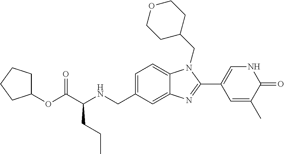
C1(OC(C(NCC2=CC=C3C(=C2)N=C(C2=CNC(=O)C(C)=C2)N3CC2CCOCC2)CCC)=O)CCCC1
